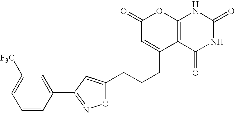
C1(=O)C=C(CCCC2=CC(C3=CC([F3C])=CC=C3)=NO2)C2=C(O1)NC(=O)NC2=O
